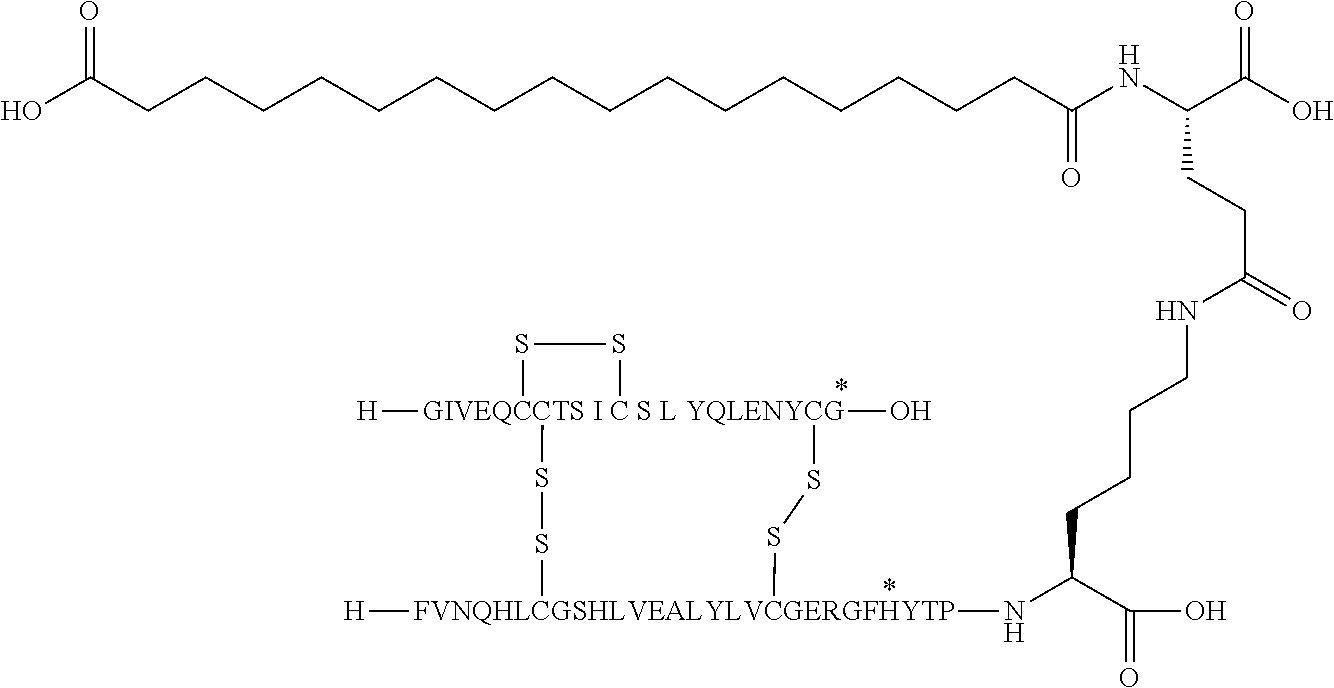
C(CCC(C(O)=O)N[FVNQHLCGSHLVEALYLVCGERGFHYTP]1([H])SS[GIVEQCCTS I C S L YQLENYCG]2([H])(O)(SS1)SS2)CNC(CCC(NC(=O)CCCCCCCCCCCCCCCCC(=O)O)C(=O)O)=O
